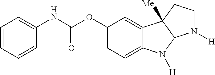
C1=CC=CC(NC(OC2=CC=C3C(=C2)C2([Me])C(N3[H])N([H])CC2)=O)=C1
